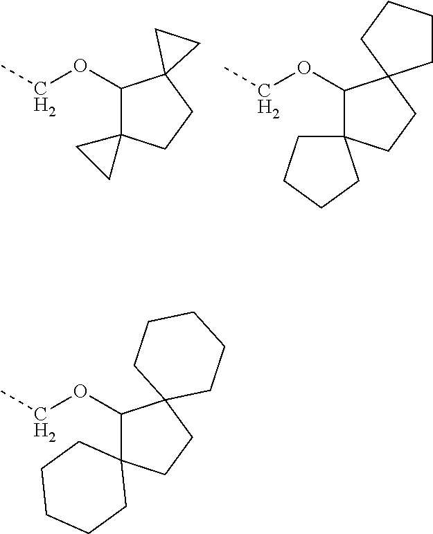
CCOC1C2(CCC13CC3)CC2.CCOC1C2(CCCC2)CCC12CCCC2.CCOC1C2(CCC13CCCCC3)CCCCC2
